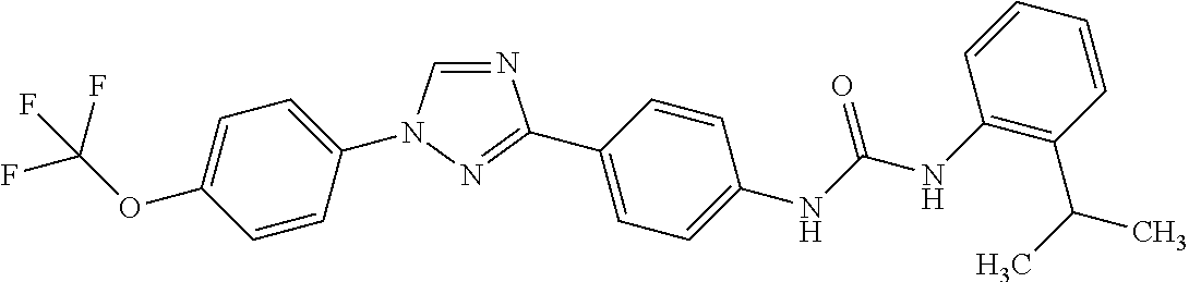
C1=C(OC(F)(F)F)C=CC(N2C=NC(C3=CC=C(NC(NC4=C(C(C)C)C=CC=C4)=O)C=C3)=N2)=C1
